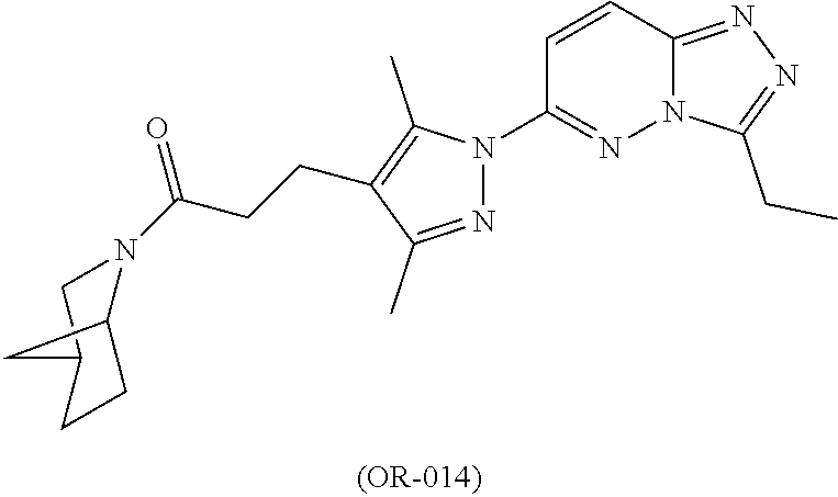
C12=NN=C(CC)N1N=C(N1N=C(C)C(CCC(=O)N3CC4CCC3C4)=C1C)C=C2
